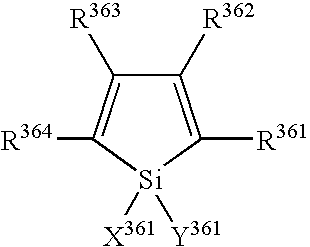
C1([R362])=C([R361])[Si]([X361])([Y361])C([R364])=C1[R363]
